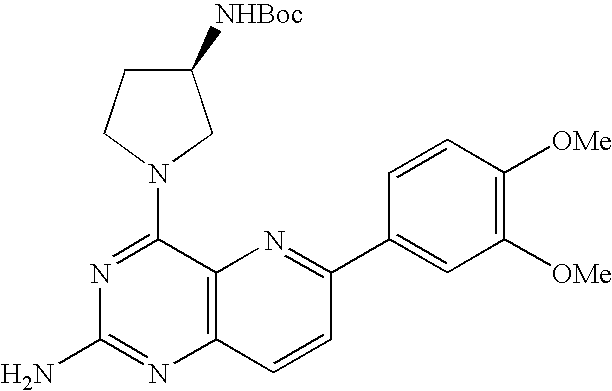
N1=C(N2CC([NHBoc])CC2)C2=C(N=C1N)C=CC(C1=CC([OMe])=C([OMe])C=C1)=N2
